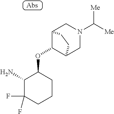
C1(N)C(F)(F)CCCC1OC1C2CN(C([Me])[Me])CC1CC2
